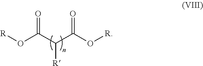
O=C(C(C(O[R])=O)[R])O[R]
